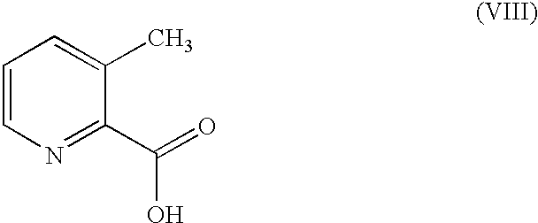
C1=CN=C(C(=O)O)C(C)=C1
